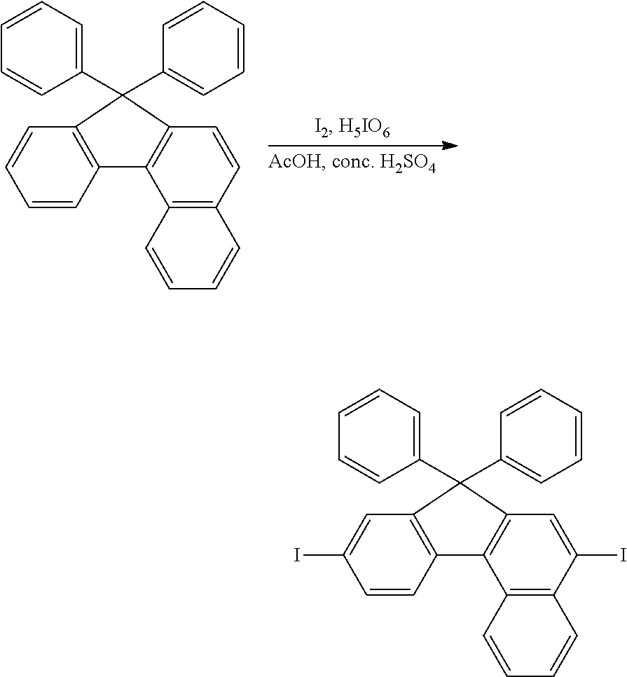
C12=C(C=CC3=C1C1=C(C=CC=C1)C3(C1=CC=CC=C1)C1=CC=CC=C1)C=CC=C2.C12=C(C(I)=CC3=C1C1=C(C=C(I)C=C1)C3(C1=CC=CC=C1)C1=CC=CC=C1)C=CC=C2
